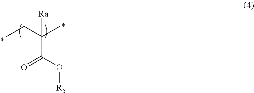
CCC(C(=O)O[R5])(C)[Ra]
